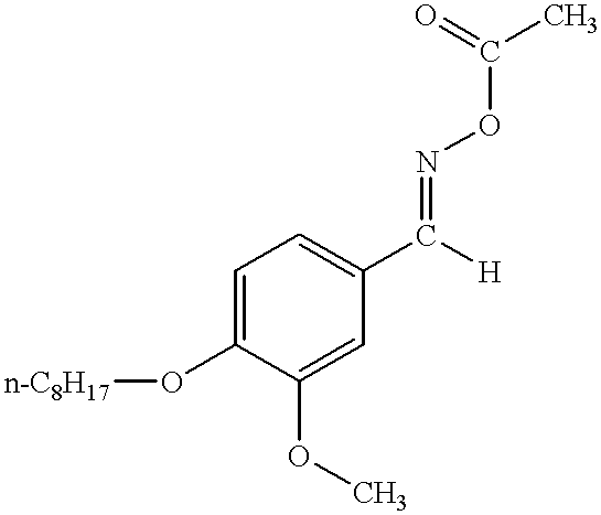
C1(OC)=CC(C([H])=NOC(C)=O)=CC=C1O[n-C8H17]
